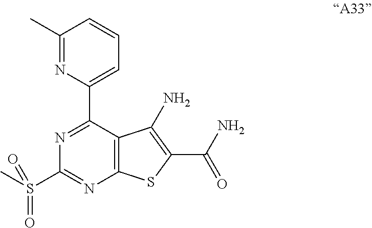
C12=C(C(C3=CC=CC(C)=N3)=NC(S(C)(=O)=O)=N1)C(N)=C(C(N)=O)S2
